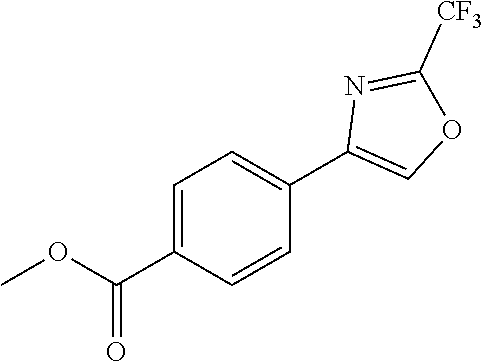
N1=C([CF3])OC=C1C1=CC=C(C(=O)OC)C=C1
